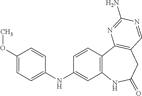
C12=C(C3=C(CC(=O)N1)C=NC(N)=N3)C=CC(NC1=CC=C(OC)C=C1)=C2
